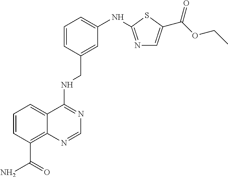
C1=CC(C(N)=O)=C2C(=C1)C(NCC1=CC(NC3=NC=C(C(OCC)=O)S3)=CC=C1)=NC=N2
